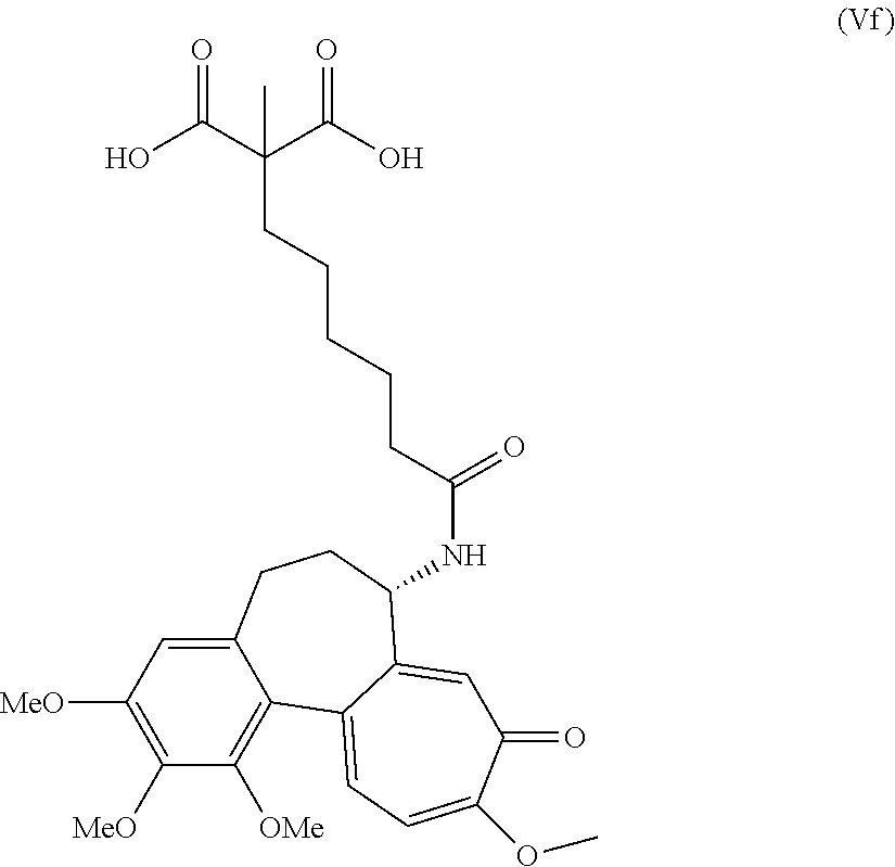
C(CCCCC(C(O)=O)(C(O)=O)C)C(NC1C2=CC(=O)C(OC)=CC=C2C2=C([OMe])C([MeO])=C([MeO])C=C2CC1)=O
